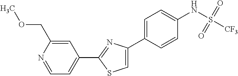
C1(C2=NC(C3=CC=C(NS([CF3])(=O)=O)C=C3)=CS2)=CC=NC(COC)=C1
